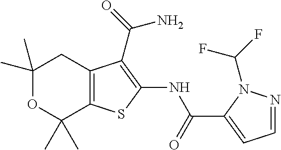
C1(C)(C)OC(C)(C)C2=C(C1)C(C(N)=O)=C(NC(=O)C1=CC=NN1C(F)F)S2
